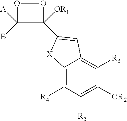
C12=C([R4])C([R5])=C([OR2])C([R3])=C1C=C(C1([OR1])C(B)([A])OO1)[X]2
